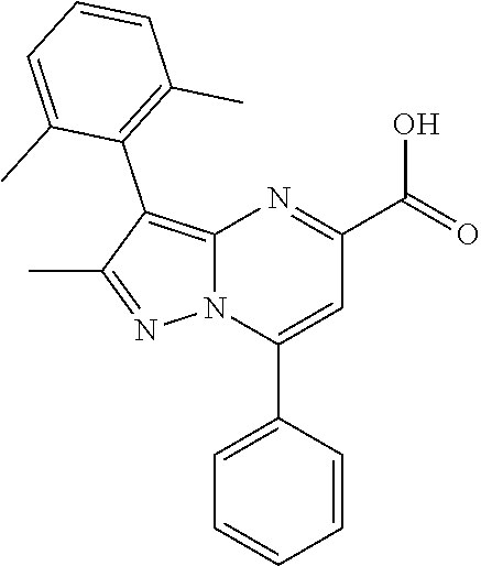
C12=C(C3=C(C)C=CC=C3C)C(C)=NN1C(C1=CC=CC=C1)=CC(C(=O)O)=N2
